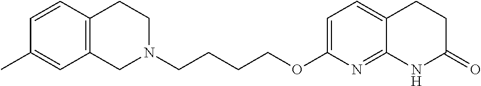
C12=C(CCN(CCCCOC3=CC=C4C(=N3)NC(=O)CC4)C1)C=CC(C)=C2
